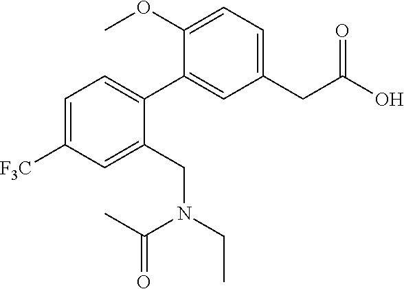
C1=C([F3C])C=C(CN(C(=O)C)CC)C(C2=CC(CC(O)=O)=CC=C2OC)=C1
